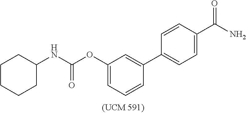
C1(OC(NC2CCCCC2)=O)=CC=CC(C2=CC=C(C(N)=O)C=C2)=C1
